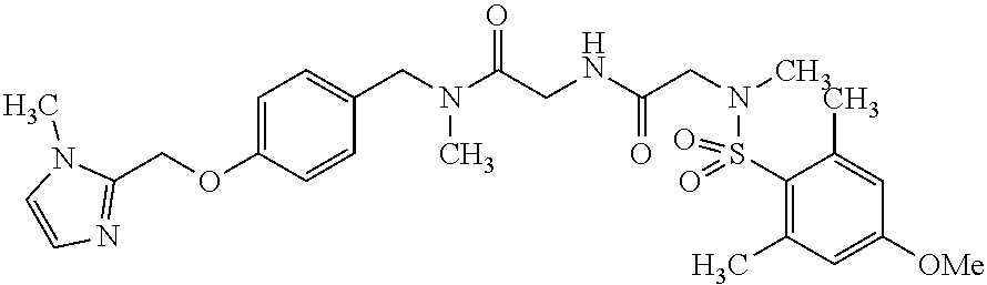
C1=C(OCC2=NC=CN2C)C=CC(CN(C(CNC(CN(C)S(C2=C(C)C=C([OMe])C=C2C)(=O)=O)=O)=O)C)=C1
